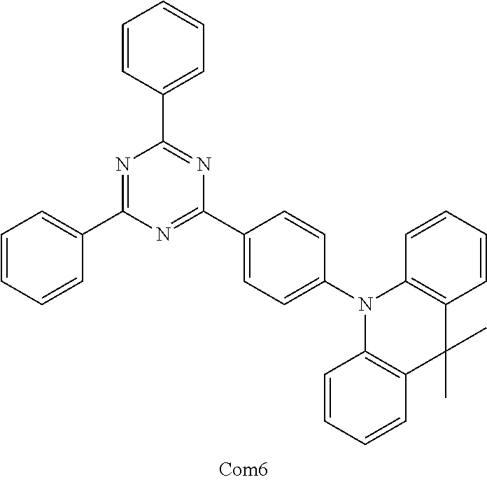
N1=C(C2=CC=CC=C2)N=C(C2=CC=C(N3C4=C(C(C)(C)C5=C3C=CC=C5)C=CC=C4)C=C2)N=C1C1=CC=CC=C1
